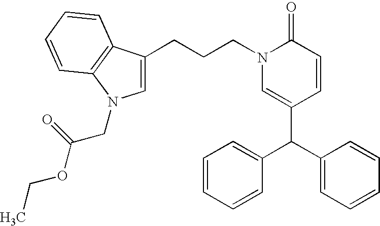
C(CCN1C=C(C(C2=CC=CC=C2)C2=CC=CC=C2)C=CC1=O)C1=CN(CC(OCC)=O)C2=C1C=CC=C2
